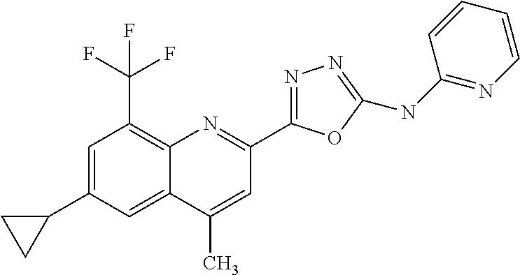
C1(C)=CC(C2=NN=C(NC3=NC=CC=C3)O2)=NC2=C(C(F)(F)F)C=C(C3CC3)C=C12
